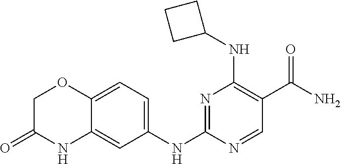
N1=C(NC2=CC=C3C(=C2)NC(=O)CO3)N=CC(C(N)=O)=C1NC1CCC1
